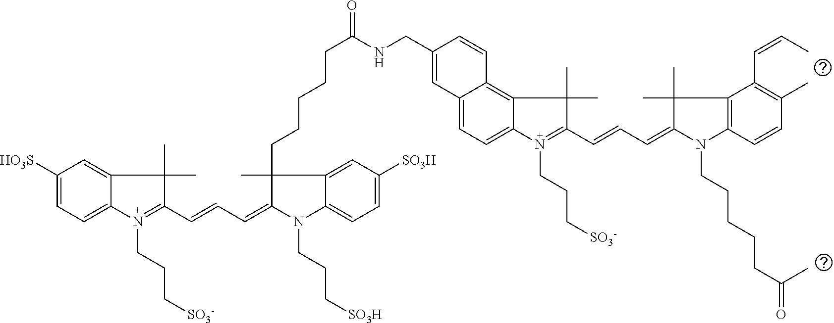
C1=C2C(=C3C(=C1)N(CCC[SO3-])=C(C=CC=C1C(C)(C)C4=C(N1CCCCCC(=O)C)C=CC(C)=C4C=CC)C3(C)C)C=CC(CNC(CCCCCC1(C)C(=CC=CC3=N(CCC[SO3-])C4=CC=C([HO3S])C=C4C3(C)C)N(CCC[SO3H])C3=CC=C([SO3H])C=C13)=O)=C2
